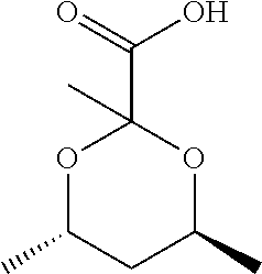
O1C(C)CC(C)OC1(C(=O)O)C
